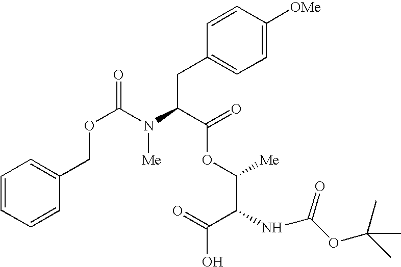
C1=CC([OMe])=CC=C1CC(N(C(OCC1=CC=CC=C1)=O)[Me])C(=O)OC(C(NC(OC(C)(C)C)=O)C(=O)O)[Me]
